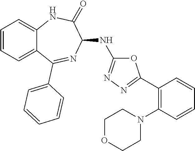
C1=CC=C2C(=C1)NC(=O)C(NC1=NN=C(C3=C(N4CCOCC4)C=CC=C3)O1)N=C2C1=CC=CC=C1
